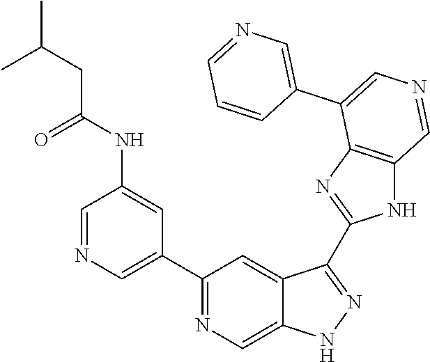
C1(C2=CN=CC(NC(CC(C)C)=O)=C2)=NC=C2C(=C1)C(C1=NC3=C(N1)C=NC=C3C1=CN=CC=C1)=NN2
